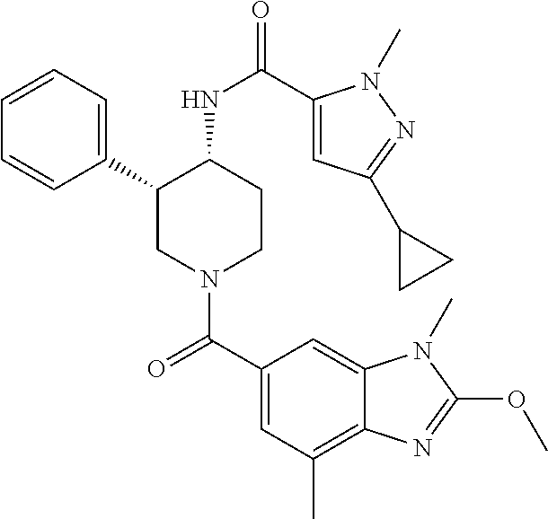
C1=CC=C(C2CN(C(C3=CC(C)=C4C(=C3)N(C)C(OC)=N4)=O)CCC2NC(=O)C2=CC(C3CC3)=NN2C)C=C1
